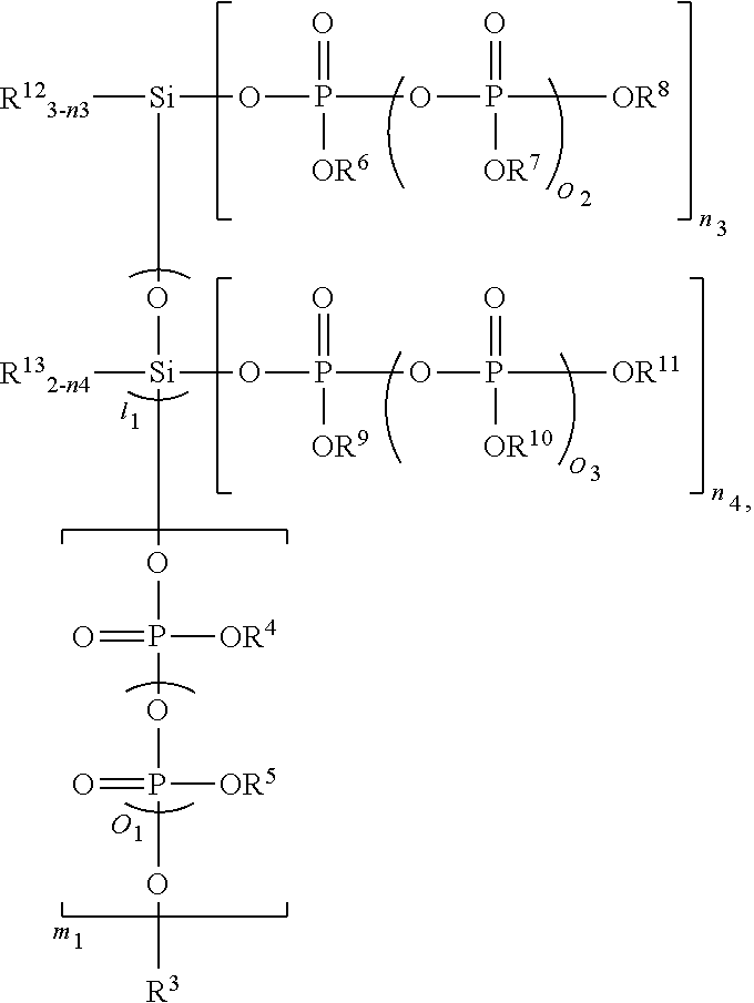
[R123-n3][Si](OP(=O)([OR6])OP([OR8])(=O)[OR7])O[Si](OP([OR4])(=O)OP(O[R3])([OR5])=O)(OP(=O)([OR9])OP([OR11])(=O)[OR10])[R132-n4]
